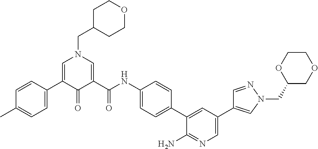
C1=C(C2=CC=C(C)C=C2)C(=O)C(C(NC2=CC=C(C3=CC(C4=CN(CC5COCCO5)N=C4)=CN=C3N)C=C2)=O)=CN1CC1CCOCC1
